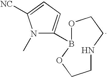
N1(C)C([NC])=CC=C1B1OCCNCCO1
